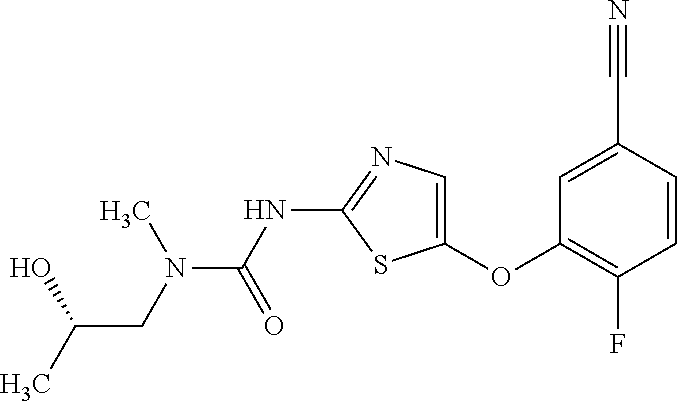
O(C1=CN=C(NC(=O)N(C)CC(O)C)S1)C1=C(F)C=CC(C#N)=C1
